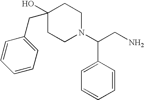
C1(CC2(O)CCN(C(C3=CC=CC=C3)CN)CC2)=CC=CC=C1
